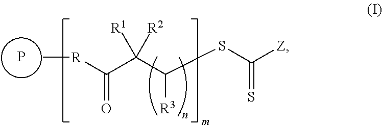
P.C(=O)(C(C([R3])SC([Z])=S)([R1])[R2])[R]C
